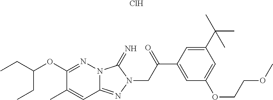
C(OC1=NN2C(=NN(CC(C3=CC(OCCOC)=CC(C(C)(C)C)=C3)=O)C2=N)C=C1C)(CC)CC.Cl
